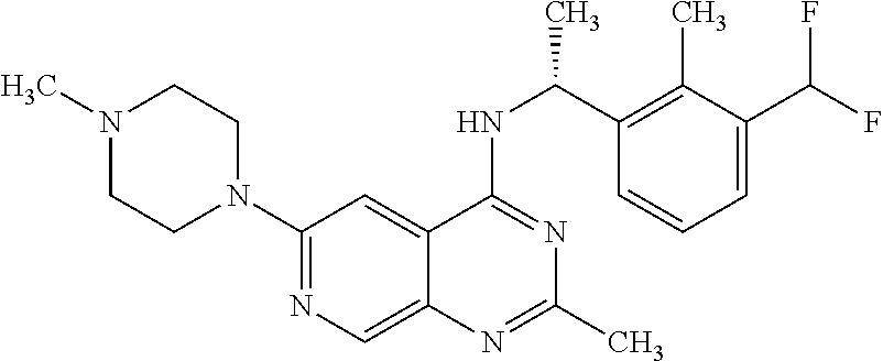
N1(C)CCN(C2=NC=C3C(=C2)C(NC(C2=C(C)C(C(F)F)=CC=C2)C)=NC(C)=N3)CC1
